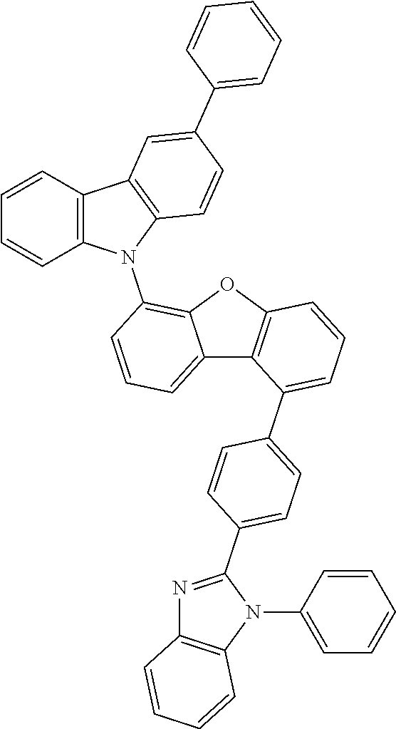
C12=CC=CC(N3C4=C(C5=C3C=CC=C5)C=C(C3=CC=CC=C3)C=C4)=C1OC1=C2C(C2=CC=C(C3=NC4=C(N3C3=CC=CC=C3)C=CC=C4)C=C2)=CC=C1
